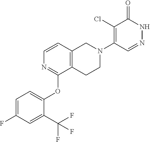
N1=C(OC2=CC=C(F)C=C2C(F)(F)F)C2=C(C=C1)CN(C1=C(Cl)C(=O)NN=C1)CC2
